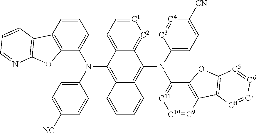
[C1]1=CC=C2C(=[C2]1)C(N(C1=CC=C([CN])[C4]=[C3]1)C1=[C11][C10]=[C9]C3=C1OC1=C3[C8]=[C7][C6]=[C5]1)=C1C(=C2N(C2=CC=C([NC])C=C2)C2=CC=CC3=C2OC2=C3C=CC=N2)C=CC=C1
